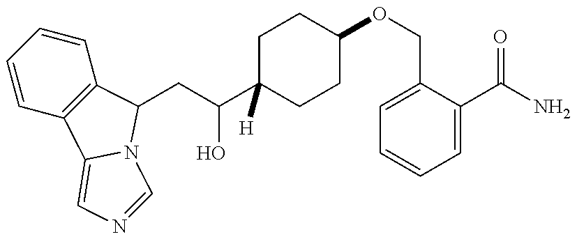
C1=CC=CC2=C1C1=CN=CN1C2CC(O)C1([H])CCC(OCC2=CC=CC=C2C(=O)N)CC1
